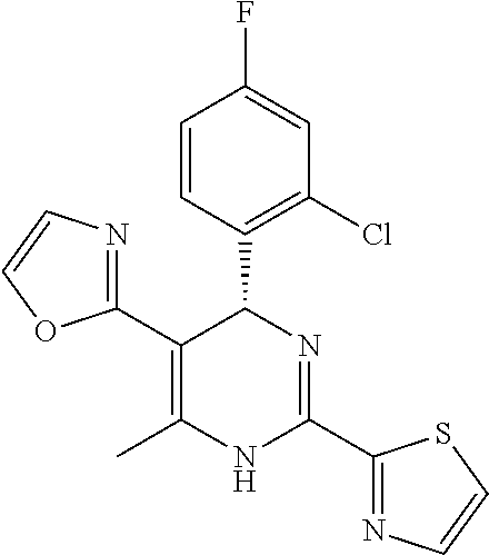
C1=CC(C2C(C3=NC=CO3)=C(C)NC(C3=NC=CS3)=N2)=C(Cl)C=C1F
